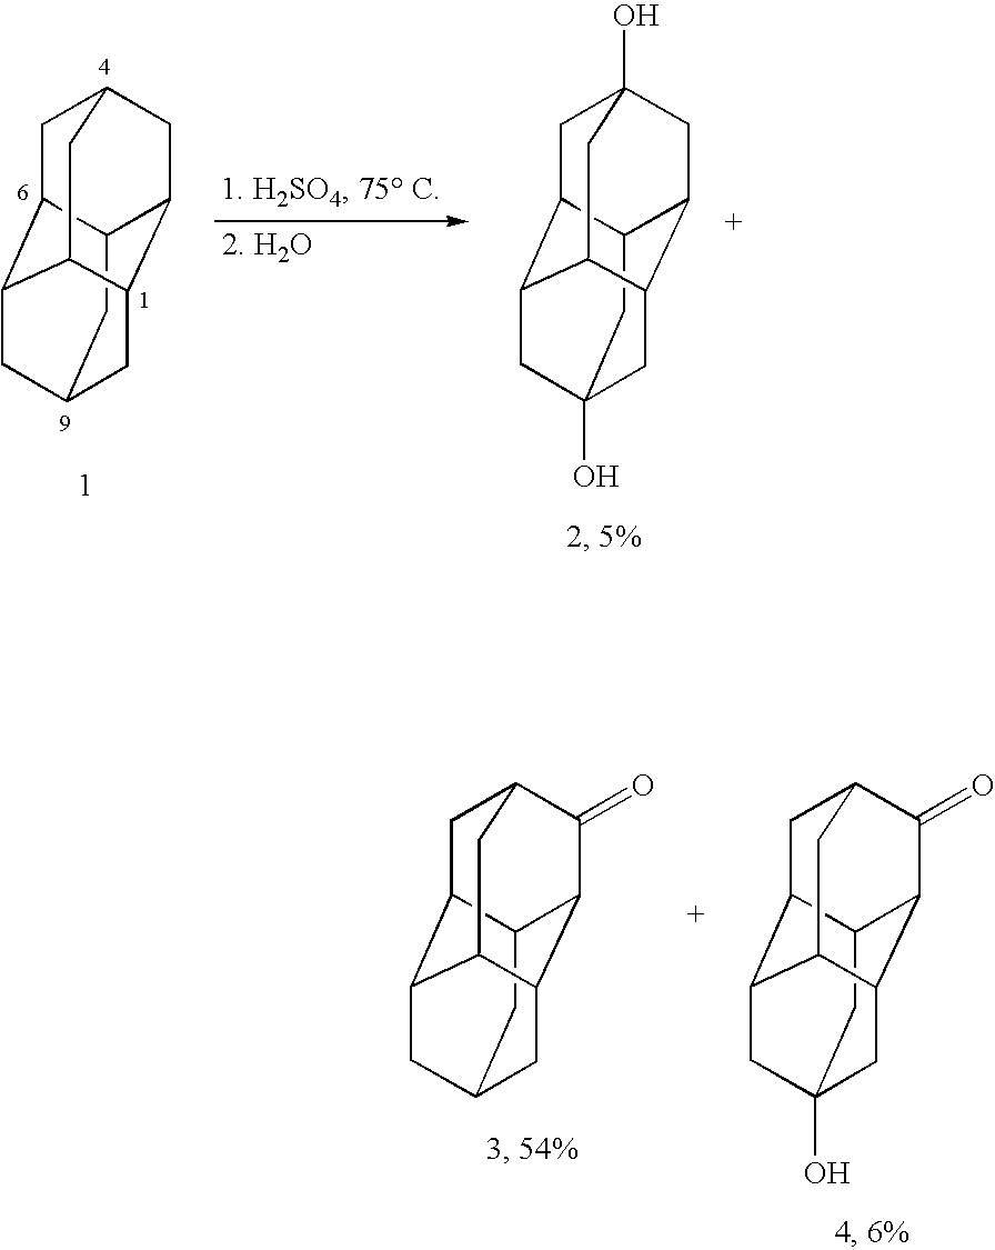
C12CC3CC4C1C(=O)C1CC2C(C4C1)C3.C12CC3(O)CC4C1C(=O)C1CC2C(C4C1)C3.C12CC3CC4C1CC1CC2C(C4C1)C3.C12CC3(O)CC4C1CC1(O)CC2C(C4C1)C3
